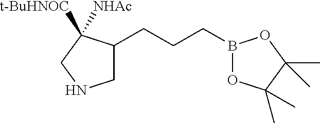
C1C(CCCB2OC(C)(C)C(C)(C)O2)C([NHAc])([t-BuHNOC])CN1
